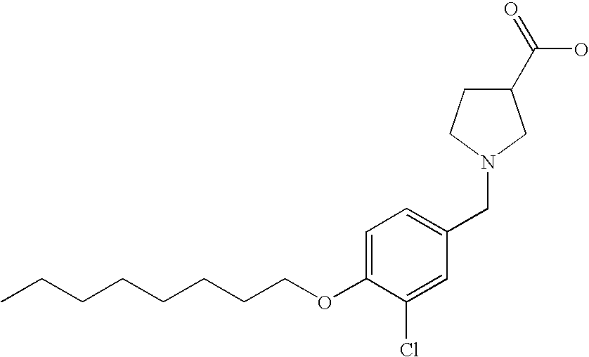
C1=C(OCCCCCCCC)C(Cl)=CC(CN2CC(C(=O)O)CC2)=C1
